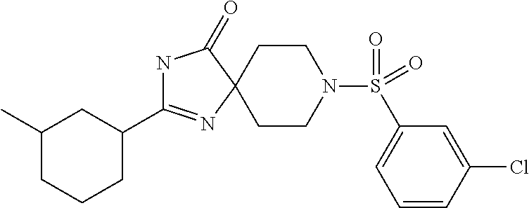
N1C(C2CC(C)CCC2)=NC2(C1=O)CCN(S(=O)(=O)C1=CC=CC(Cl)=C1)CC2
